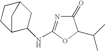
C1(=O)N=C(NC2CC3CCC2C3)OC1C(C)C
